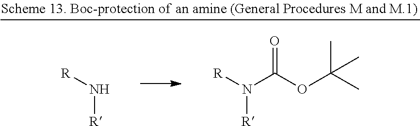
[R]N[R].[R]N([R])C(=O)OC(C)(C)C
